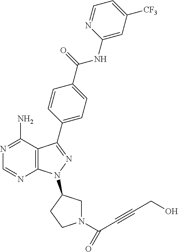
C12=C(C(N)=NC=N1)C(C1=CC=C(C(NC3=CC([CF3])=CC=N3)=O)C=C1)=NN2C1CN(C(C#CCO)=O)CC1
